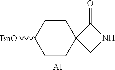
C1CC([BnO])CCC12CNC2=O.[AI]
